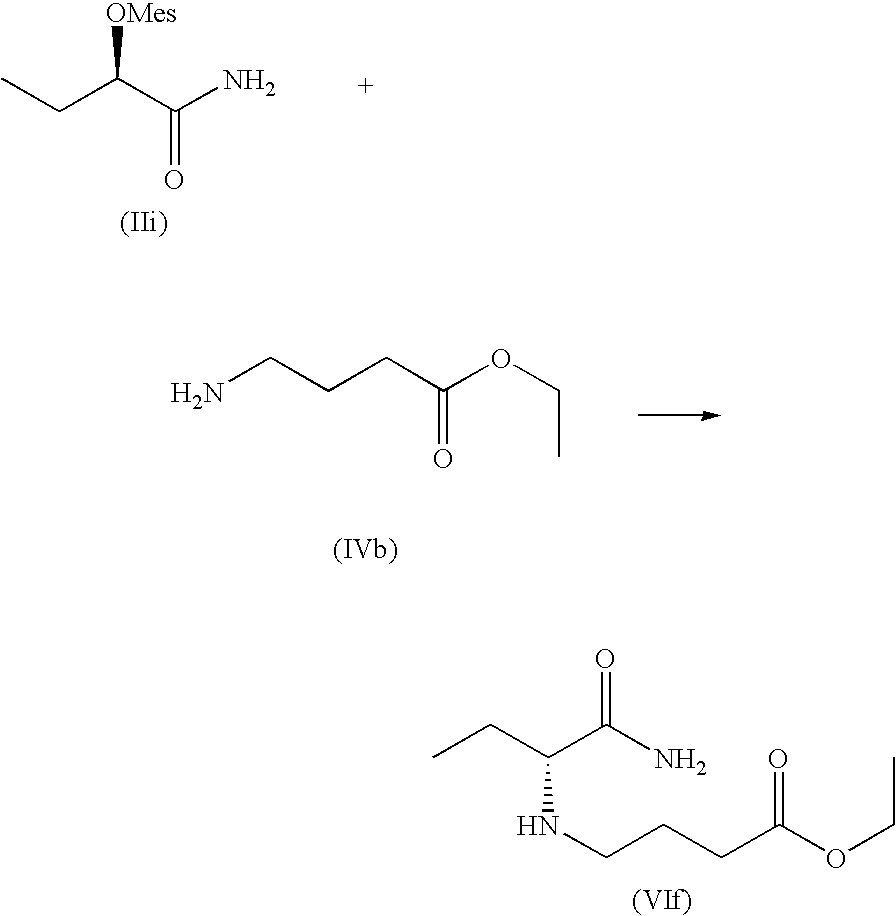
[OMes]C(CC)C(N)=O.NCCCC(OCC)=O.CCC(C(N)=O)NCCCC(OCC)=O
